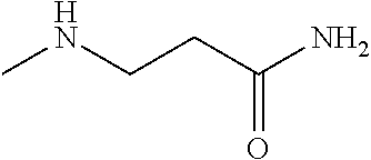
C(=O)(N)CCNC
